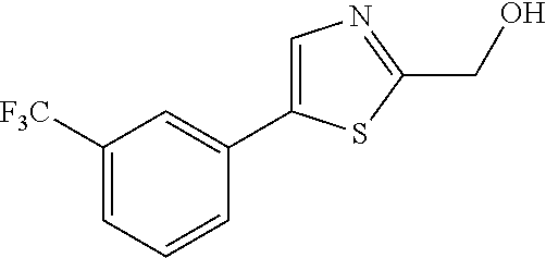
C1([F3C])=CC=CC(C2=CN=C(CO)S2)=C1
